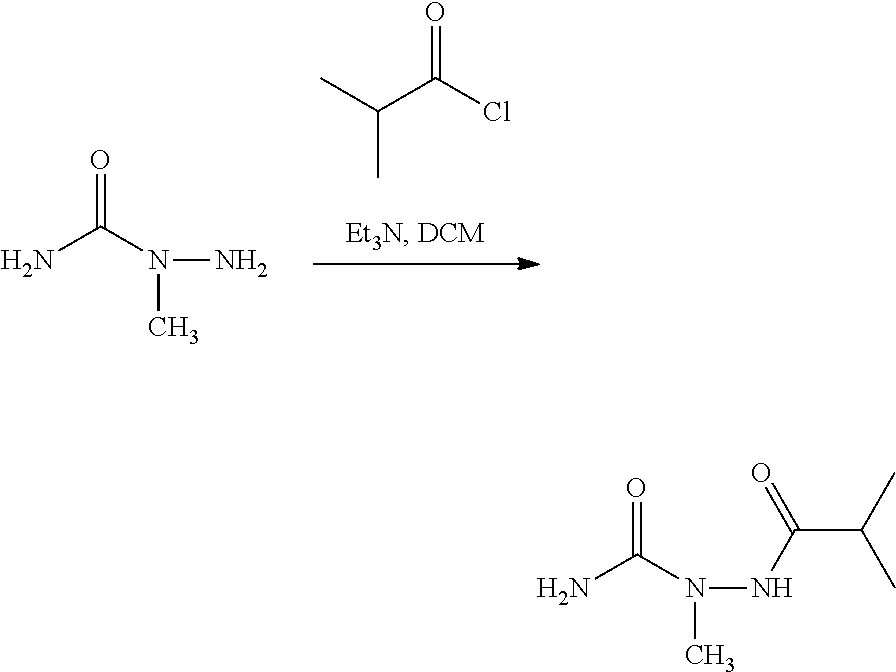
CC(C(Cl)=O)C.NC(N(N)C)=O.NC(N(NC(C(C)C)=O)C)=O
